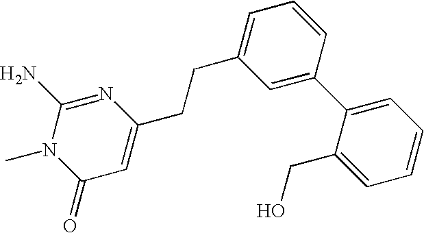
N1(C)C(=O)C=C(CCC2=CC=CC(C3=CC=CC=C3CO)=C2)N=C1N
